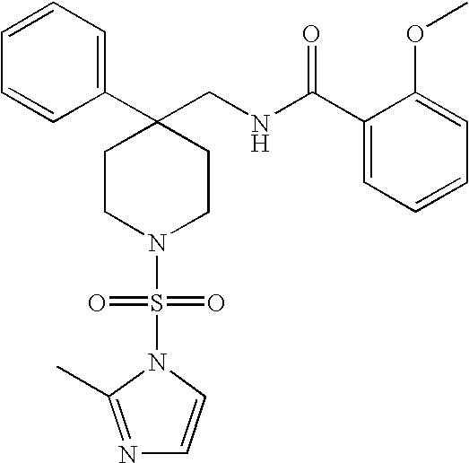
C1(C2(CNC(C3=CC=CC=C3OC)=O)CCN(S(=O)(=O)N3C=CN=C3C)CC2)=CC=CC=C1
